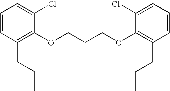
C1=CC(CC=C)=C(OCCCOC2=C(CC=C)C=CC=C2Cl)C(Cl)=C1
